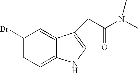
C1=C2C(=CC(Br)=C1)C(CC(N(C)C)=O)=CN2
